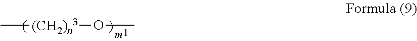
C[(CH2)n3]OC
